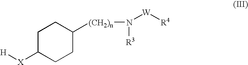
C1C([X][H])CCC([(CH2)n]N([W][R4])[R3])C1
